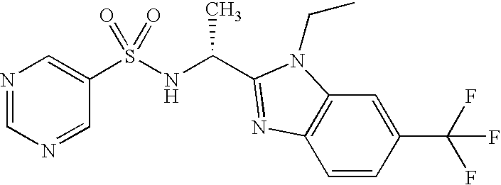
C1=NC=C(S(NC(C2=NC3=C(C=C(C(F)(F)F)C=C3)N2CC)C)(=O)=O)C=N1
